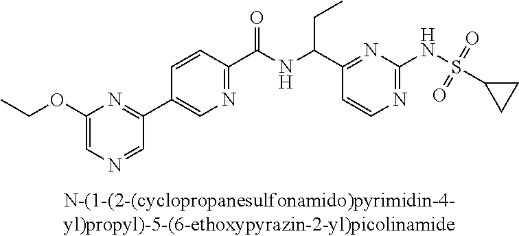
C1(C(NC(C2=NC(NS(C3CC3)(=O)=O)=NC=C2)CC)=O)=NC=C(C2=NC(OCC)=CN=C2)C=C1
